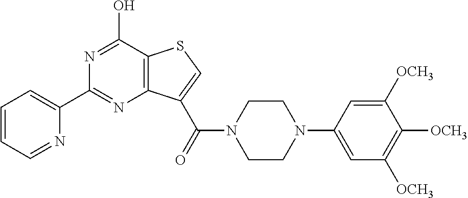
C1=CC=NC(C2=NC3=C(C(O)=N2)SC=C3C(N2CCN(C3=CC([OCH3])=C([OCH3])C([OCH3])=C3)CC2)=O)=C1
